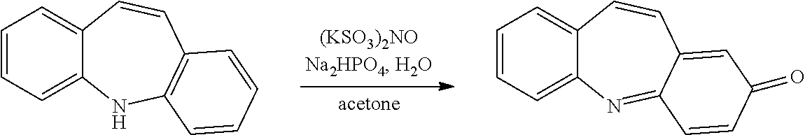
C1=CC=C2C(=C1)C=CC1=C(N2)C=CC=C1.C1=CC=C2C(=C1)C=CC1=CC(=O)C=CC1=N2
